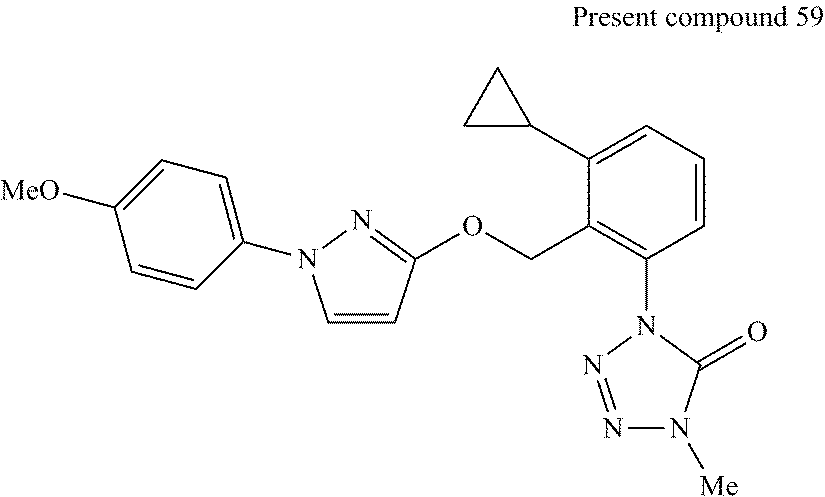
C1=CC(OCC2=C(N3N=NN([Me])C3=O)C=CC=C2C2CC2)=NN1C1=CC=C([MeO])C=C1
